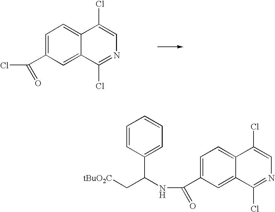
C(C1=CC=C2C(=C1)C(Cl)=NC=C2Cl)(=O)Cl.C(C1=CC=C2C(=C1)C(Cl)=NC=C2Cl)(NC(C[tBuO2C])C1=CC=CC=C1)=O
